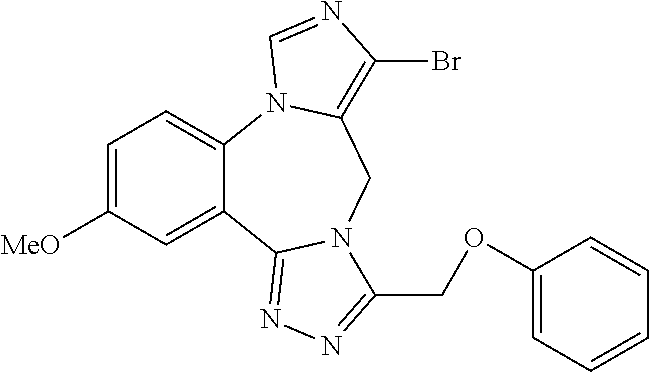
C1=C([MeO])C=C2C(=C1)N1C(=C(Br)N=C1)CN1C2=NN=C1COC1=CC=CC=C1
